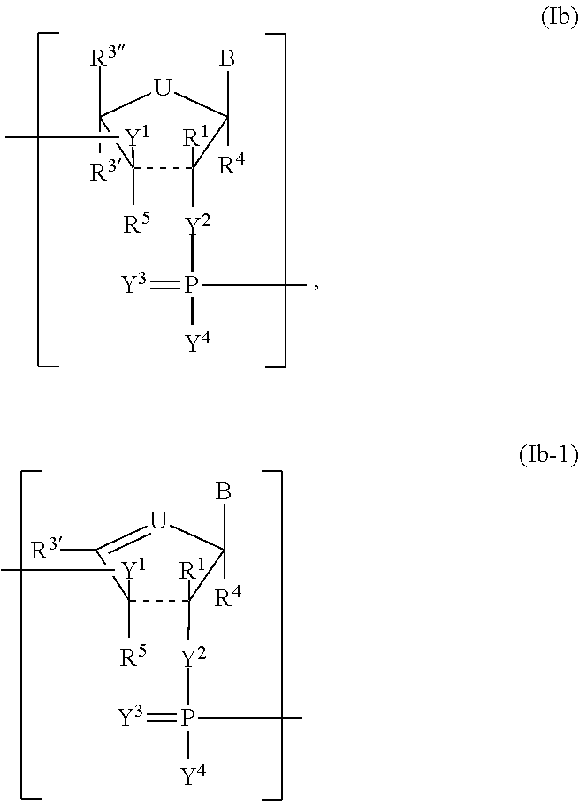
C1([R3])([R3])[U]C(B)([R4])C([R1])([Y2]P([Y4])(=[Y3])C)C1([Y1]C)[R5].C1([R3])=[U]C(B)([R4])C([R1])([Y2]P([Y4])(=[Y3])C)C1([Y1]C)[R5]
